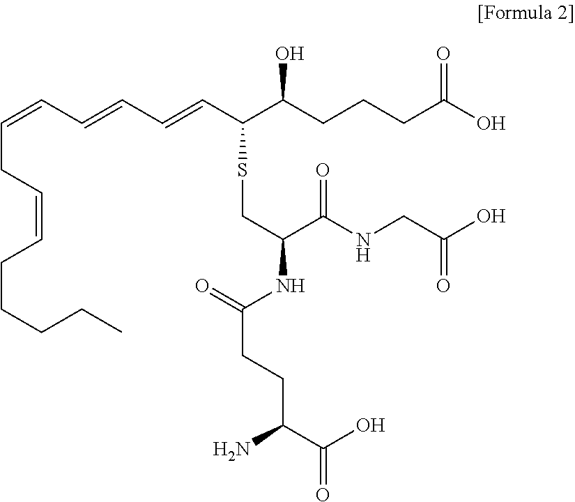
C(=CC=CC=CC(C(CCCC(O)=O)O)SCC(NC(CCC(C(O)=O)N)=O)C(NCC(O)=O)=O)CC=CCCCCC
